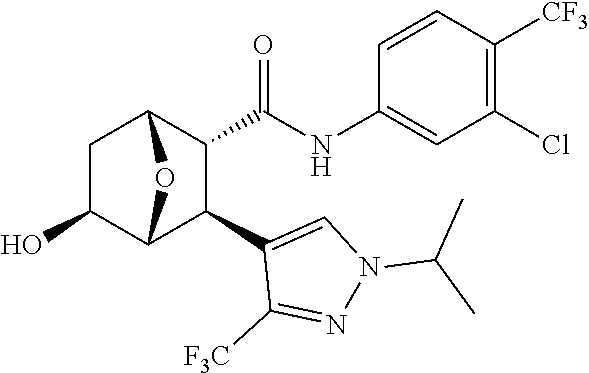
C1(O)C2C(C3=CN(C(C)C)N=C3[F3C])C(C(NC3=CC(Cl)=C([CF3])C=C3)=O)C(C1)O2
